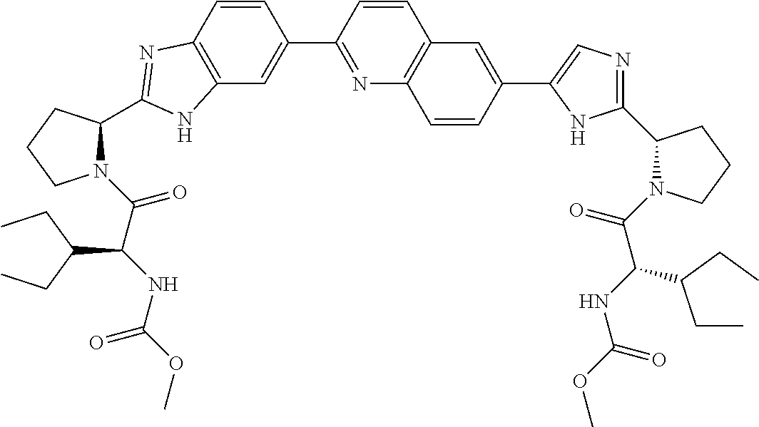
C12=C(C=CC(C3=NC4=C(C=C3)C=C(C3=CN=C(C5N(C(C(NC(OC)=O)C(CC)CC)=O)CCC5)N3)C=C4)=C1)N=C(C1CCCN1C(C(NC(OC)=O)C(CC)CC)=O)N2
